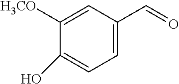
C1=C(C=O)C=C([H3CO])C(O)=C1
